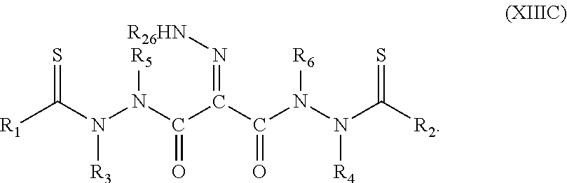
S=C(N([R3])N(C(=O)C(C(=O)N(N([R4])C([R2])=S)[R6])=N[R26HN])[R5])[R1]
